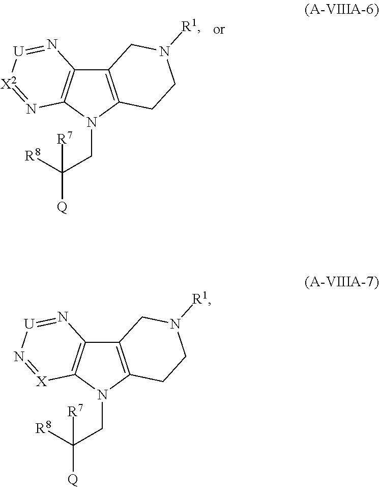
C12=C(N(CC([R8])([R7])[Q])C3=C1N=[U]N=[X]3)CCN([R1])C2.C12=C(N(CC([R8])([R7])[Q])C3=C1N=[U][X2]=N3)CCN([R1])C2
